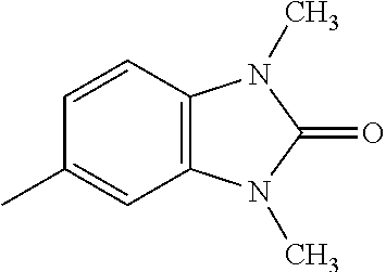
C12=C(C=C(C)C=C1)N(C)C(=O)N2C
